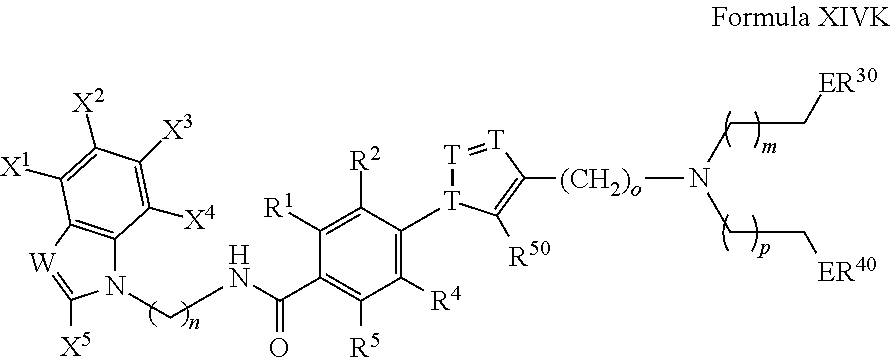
N1(CNC(C2=C([R5])C([R4])=C([T]3[T]=[T]C([(CH2)o]N(CC[ER40])CC[ER30])=C3[R50])C([R2])=C2[R1])=O)C2=C([W]=C1[X5])C([X1])=C([X2])C([X3])=C2[X4]
